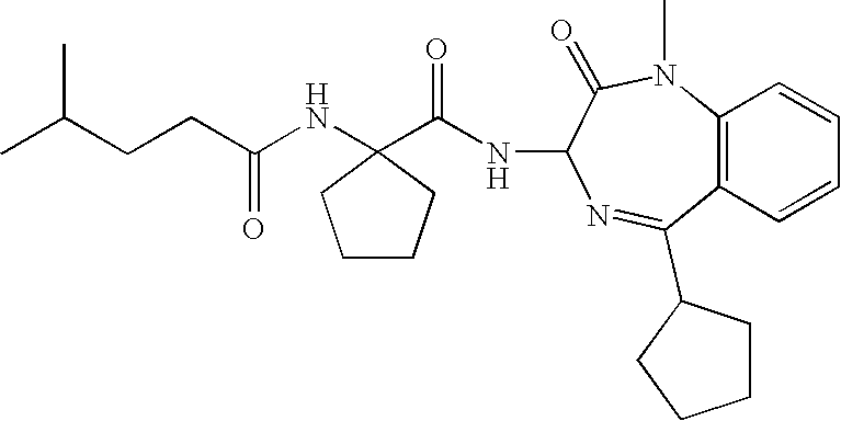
C12=C(N(C)C(=O)C(NC(=O)C3(NC(CCC(C)C)=O)CCCC3)N=C1C1CCCC1)C=CC=C2
